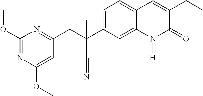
C(C1=CC=C2C(=C1)N([H])C(=O)C(CC)=C2)(CC1=NC(OC)=NC(OC)=C1)(C#N)C
